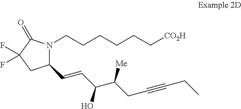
C1(C=CC(C(CC#CCC)[Me])O)N(CCCCCC[CO2H])C(=O)C(F)(F)C1
